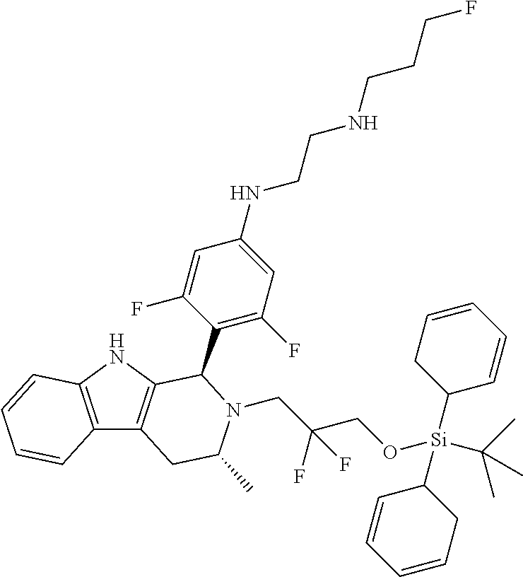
C12=C(NC3=C1CC(C)N(CC(CO[Si](C1C=CC=CC1)(C1C=CC=CC1)C(C)(C)C)(F)F)C3C1=C(F)C=C(NCCNCCCF)C=C1F)C=CC=C2
